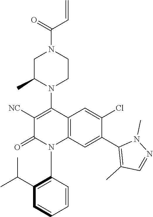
C1C(C)N(C2=C([NC])C(=O)N(C3=C(C(C)C)C=CC=C3)C3=C2C=C(Cl)C(C2=C(C)C=NN2C)=C3)CCN1C(=O)C=C
